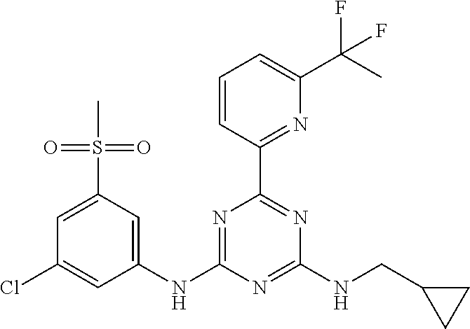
C1=CC(C2=NC(NCC3CC3)=NC(NC3=CC(S(C)(=O)=O)=CC(Cl)=C3)=N2)=NC(C(C)(F)F)=C1
